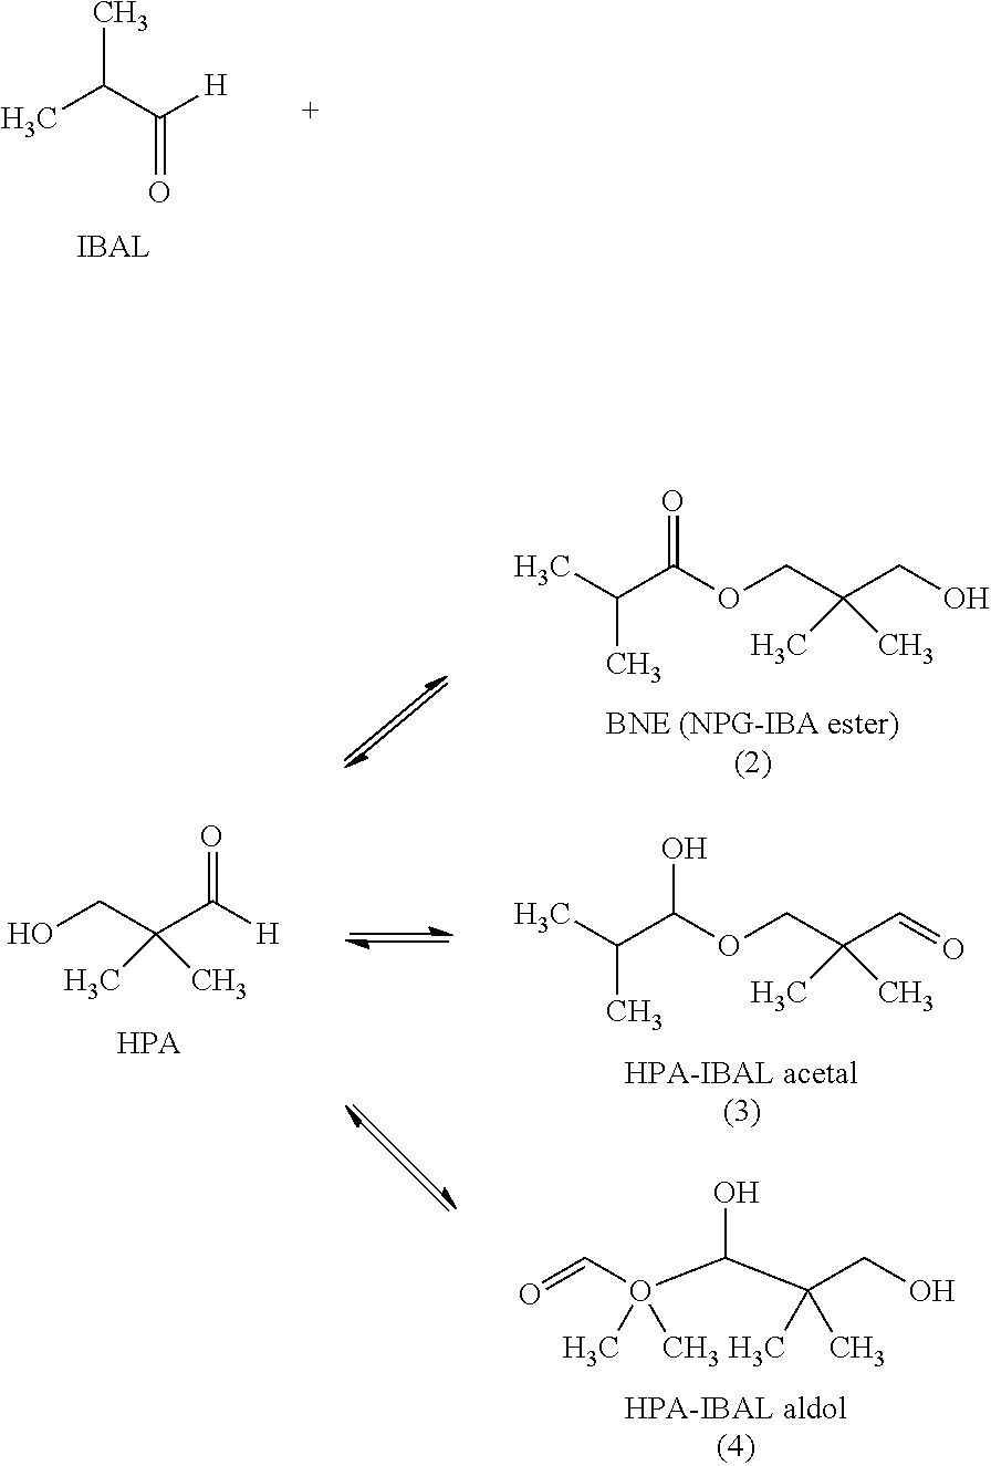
OCC(C([H])=O)(C)C.CC(C(OCC(CO)(C)C)=O)C.CC(C(OCC(C=O)(C)C)O)C.O(C(C(CO)(C)C)O)(C)(C)C=O.CC(C([H])=O)C
